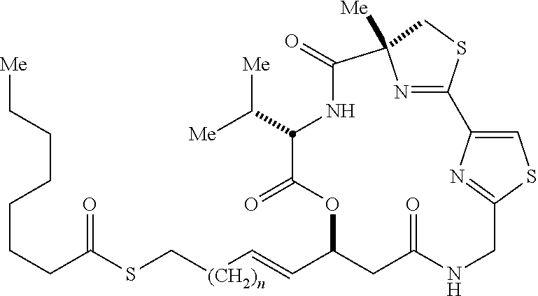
S(C[(CH2)n]C=CC1CC(=O)NCC2=NC(=CS2)C2=NC([Me])(C(=O)NC(C([Me])[Me])C(=O)O1)CS2)C(=O)CCCCCC[Me]
